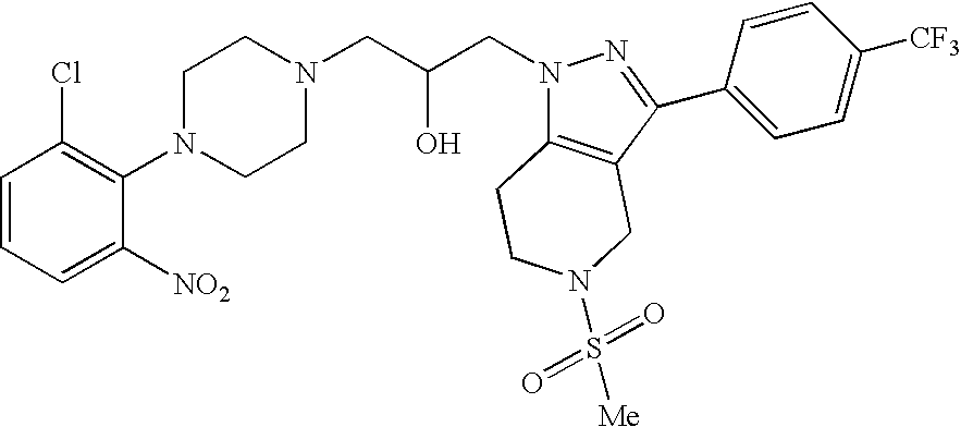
C1CN(CC(CN2C3=C(C(C4=CC=C([CF3])C=C4)=N2)CN(S([Me])(=O)=O)CC3)O)CCN1C1=C(Cl)C=CC=C1[NO2]
